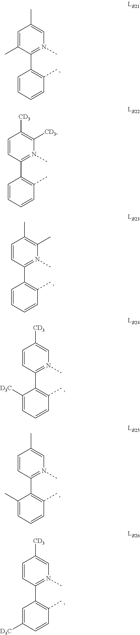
C1=C(C)C(C2=C(C)C=CC=C2)=N(C)C=C1C.C1=CC(C2=C(C)C=CC=C2)=N(C)C(C)=C1C.C1=CC(C2=C(C)C=CC=C2[D3C])=N(C)C=C1[CD3].C1=CC(C2=C(C)C=CC=C2C)=N(C)C=C1C.C1=CC(C2=C(C)C=CC([D3C])=C2)=N(C)C=C1[CD3].C1=CC(C2=C(C)C=CC=C2)=N(C)C([CD3])=C1[CD3]
